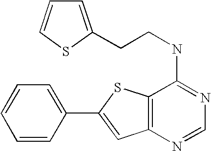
C1=C(C2=CC3=C(S2)C(NCCC2=CC=CS2)=NC=N3)C=CC=C1
